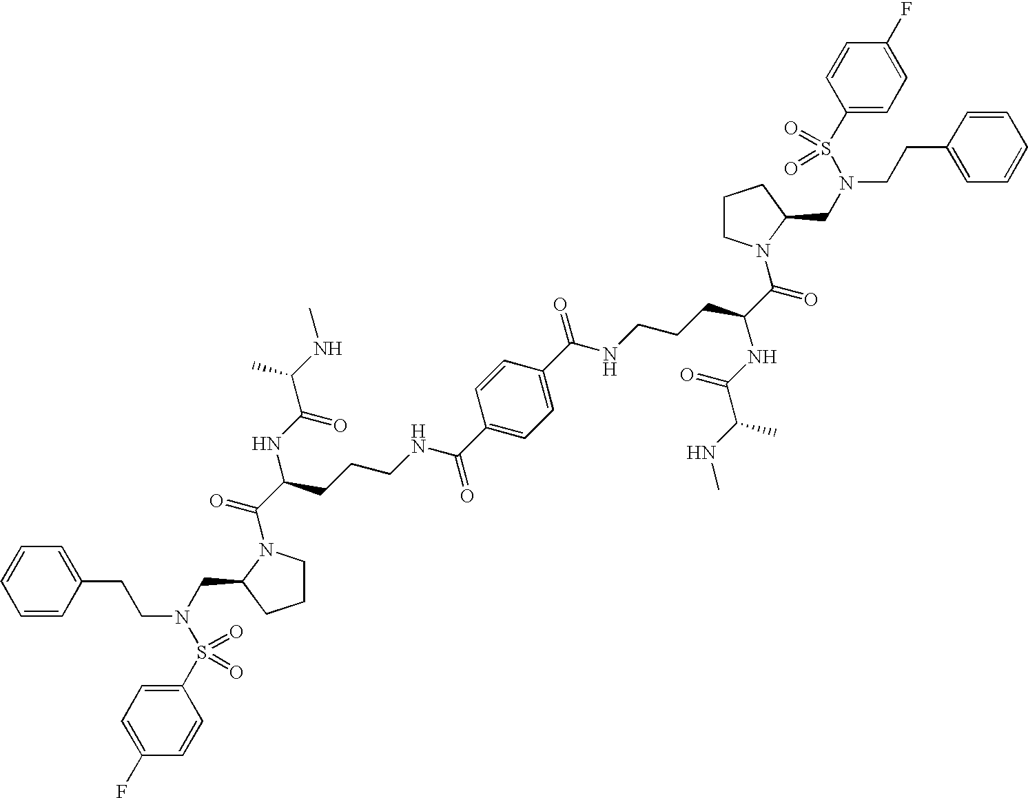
C(C(NC(=O)C(NC)C)CCCNC(C1=CC=C(C(NCCCC(C(=O)N2CCCC2CN(S(=O)(C2=CC=C(F)C=C2)=O)CCC2=CC=CC=C2)NC(=O)C(NC)C)=O)C=C1)=O)(=O)N1CCCC1CN(CCC1=CC=CC=C1)S(=O)(C1=CC=C(F)C=C1)=O
